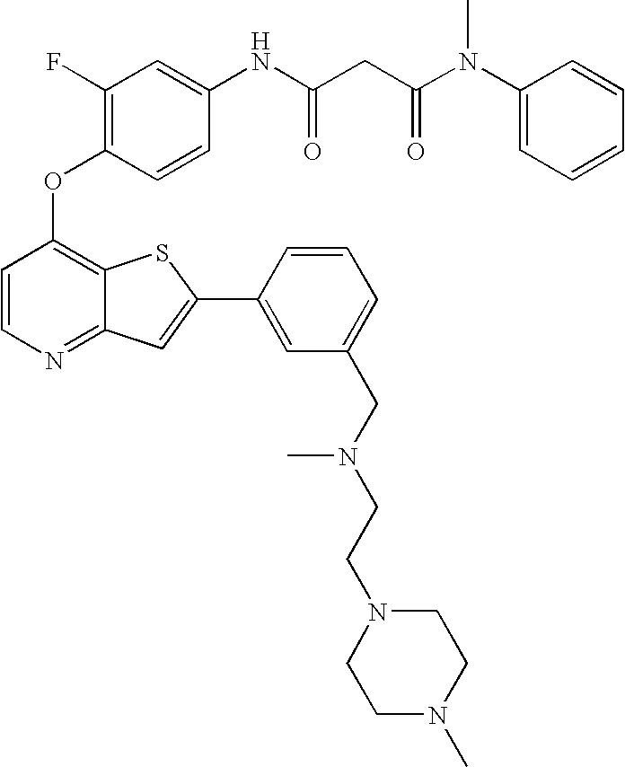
C1=CC(OC2=C(F)C=C(NC(CC(N(C3=CC=CC=C3)C)=O)=O)C=C2)=C2C(=N1)C=C(C1=CC(CN(CCN3CCN(C)CC3)C)=CC=C1)S2
